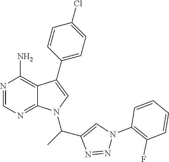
N1=CN=C2C(=C1N)C(C1=CC=C(Cl)C=C1)=CN2C(C1=CN(C2=C(F)C=CC=C2)N=N1)C
